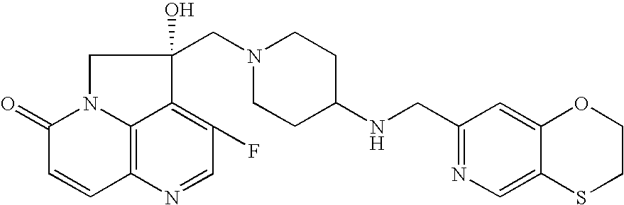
C12=C3N=CC(F)=C1C(CN1CCC(NCC4=NC=C5C(=C4)OCCS5)CC1)(O)CN2C(=O)C=C3
